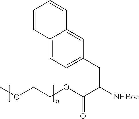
COCCOC(C([NHBoc])CC1=CC=C2C(=C1)C=CC=C2)=O
